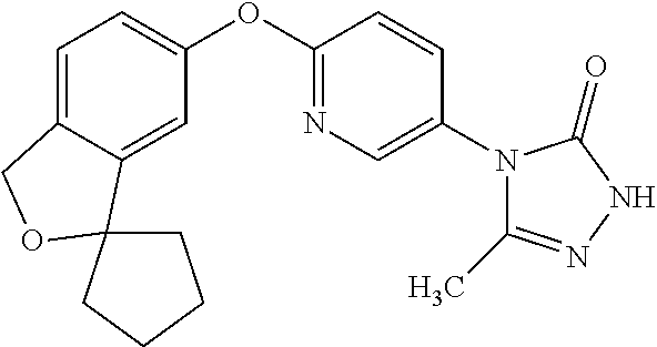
C1=C2C(=CC(OC3=NC=C(N4C(C)=NNC4=O)C=C3)=C1)C1(OC2)CCCC1
